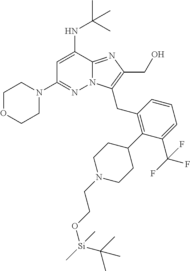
C1OCCN(C2=NN3C(=NC(CO)=C3CC3=C(C4CCN(CCO[Si](C(C)(C)C)(C)C)CC4)C(C(F)(F)F)=CC=C3)C(NC(C)(C)C)=C2)C1
